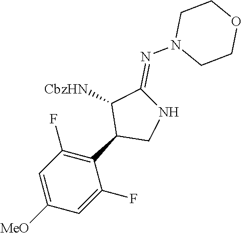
C1=C([MeO])C=C(F)C(C2CNC(=NN3CCOCC3)C2[CbzHN])=C1F
